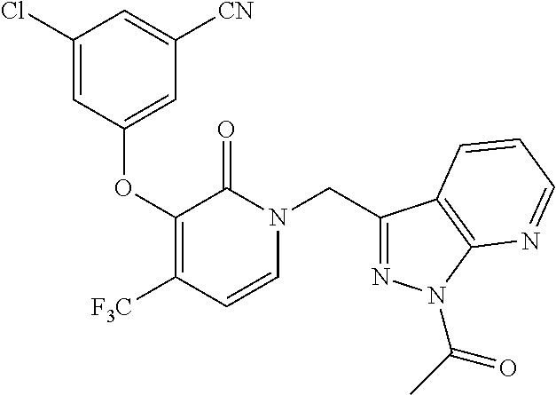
C1(Cl)=CC(OC2=C([F3C])C=CN(CC3=NN(C(C)=O)C4=C3C=CC=N4)C2=O)=CC([CN])=C1
